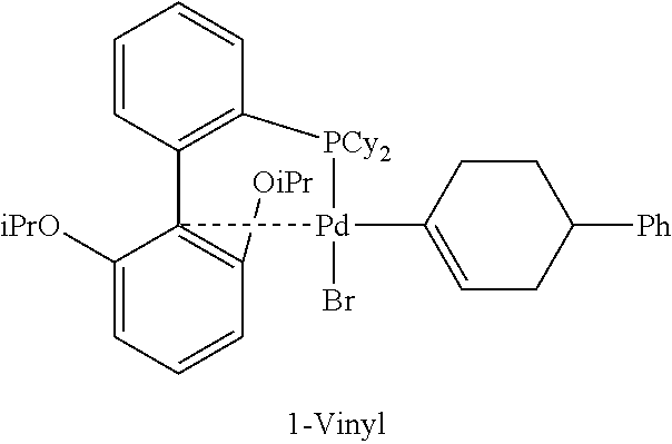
[OiPr]C1=C2(C3=C(C=CC=C3)[PCy2][Pd]2(C2=CCC([Ph])CC2)Br)C([iPrO])=CC=C1
